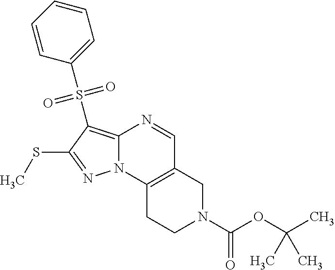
C12=C(S(C3=CC=CC=C3)(=O)=O)C(SC)=NN1C1=C(C=N2)CN(C(=O)OC(C)(C)C)CC1
